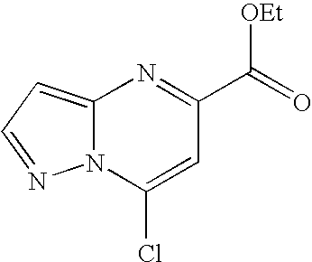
C(C1=NC2=CC=NN2C(Cl)=C1)(=O)[OEt]
